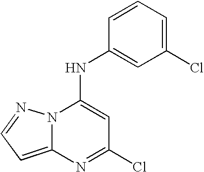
N12C(=CC=N1)N=C(Cl)C=C2NC1=CC(Cl)=CC=C1
